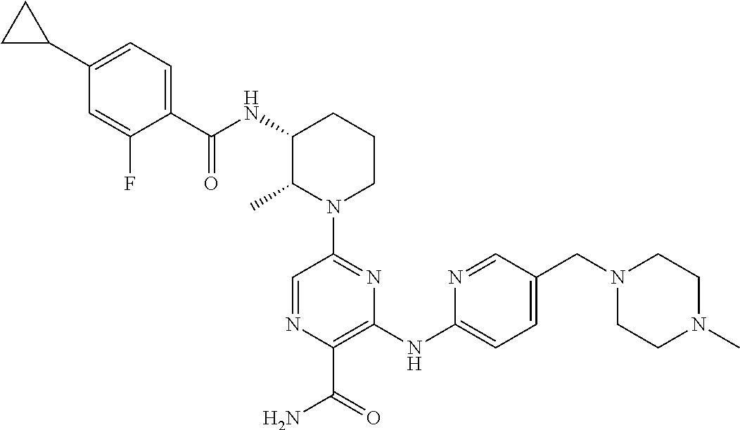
C1(C2CC2)=CC=C(C(NC2C(C)N(C3=NC(NC4=CC=C(CN5CCN(C)CC5)C=N4)=C(C(=O)N)N=C3)CCC2)=O)C(F)=C1
